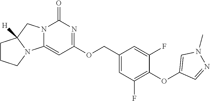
O(C1=C(F)C=C(COC2=NC(=O)N3C(=C2)N2C([H])(C3)CCC2)C=C1F)C1=CN(C)N=C1
